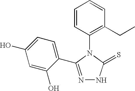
C1(N2C(=S)NN=C2C2=CC=C(O)C=C2O)=C(CC)C=CC=C1
